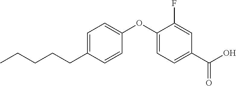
C1=C(CCCCC)C=CC(OC2=CC=C(C(O)=O)C=C2F)=C1
